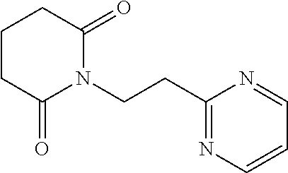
C1CC(=O)N(CCC2=NC=CC=N2)C(=O)C1
